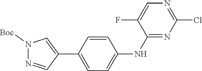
C1(Cl)=NC=C(F)C(NC2=CC=C(C3=CN([Boc])N=C3)C=C2)=N1
